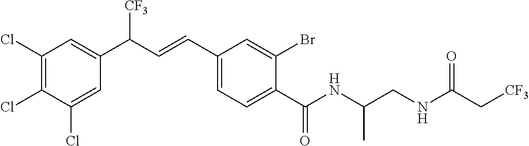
C1(Cl)=C(Cl)C(Cl)=CC(C(C=CC2=CC=C(C(NC(CNC(C[CF3])=O)C)=O)C(Br)=C2)[CF3])=C1
